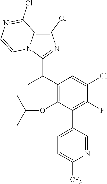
C1(C(C)C2=NC(Cl)=C3N2C=CN=C3Cl)=C(OC(C)C)C(C2=CC=C([CF3])N=C2)=C(F)C(Cl)=C1
